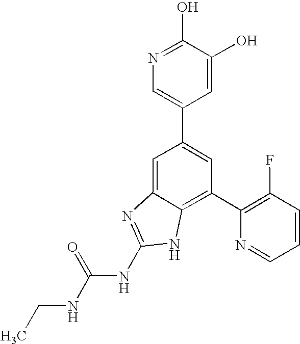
CCNC(NC1=NC2=CC(C3=CN=C(O)C(O)=C3)=CC(C3=C(F)C=CC=N3)=C2N1)=O
